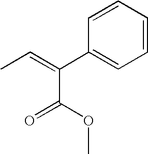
CC=C(C1=CC=CC=C1)C(OC)=O
